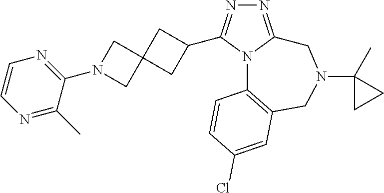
N1=C2N(C(C3CC4(C3)CN(C3=NC=CN=C3C)C4)=N1)C1=C(CN(C3(C)CC3)C2)C=C(Cl)C=C1
